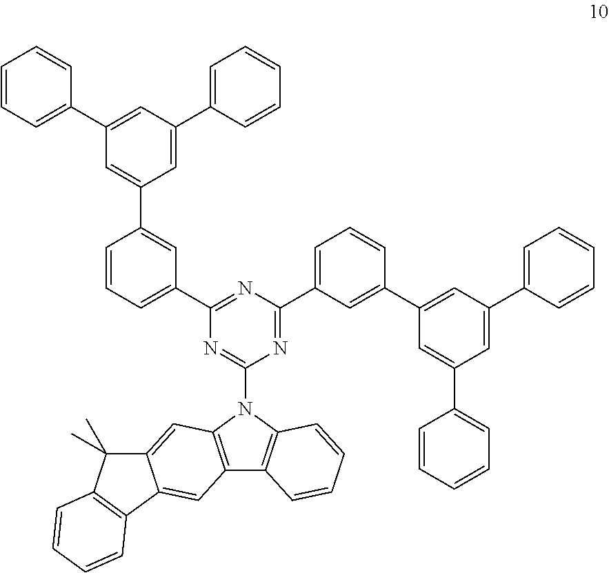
C12=C(N(C3=NC(C4=CC=CC(C5=CC(C6=CC=CC=C6)=CC(C6=CC=CC=C6)=C5)=C4)=NC(C4=CC=CC(C5=CC(C6=CC=CC=C6)=CC(C6=CC=CC=C6)=C5)=C4)=N3)C3=C1C=CC=C3)C=C1C(=C2)C2=C(C1(C)C)C=CC=C2
